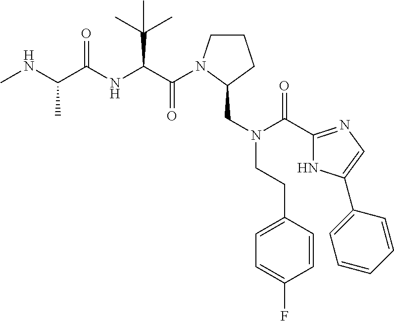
C(C(NC(C(NC)C)=O)C(C)(C)C)(=O)N1CCCC1CN(CCC1=CC=C(F)C=C1)C(=O)C1=NC=C(C2=CC=CC=C2)N1
